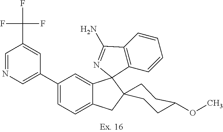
C1(C2=CC=C3C(=C2)C2(C4=C(C=CC=C4)C(N)=N2)C2(C3)CCC(OC)CC2)=CN=CC(C(F)(F)F)=C1
